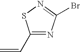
C1(C=C)=NC(Br)=NS1
